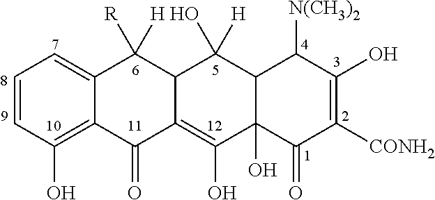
C1=CC(O)=C2C(=C1)C([R])([H])C1C(=C(O)C3(O)C(C1(O)[H])C([N(CH3)2])C(O)=C([CONH2])C3=O)C2=O
